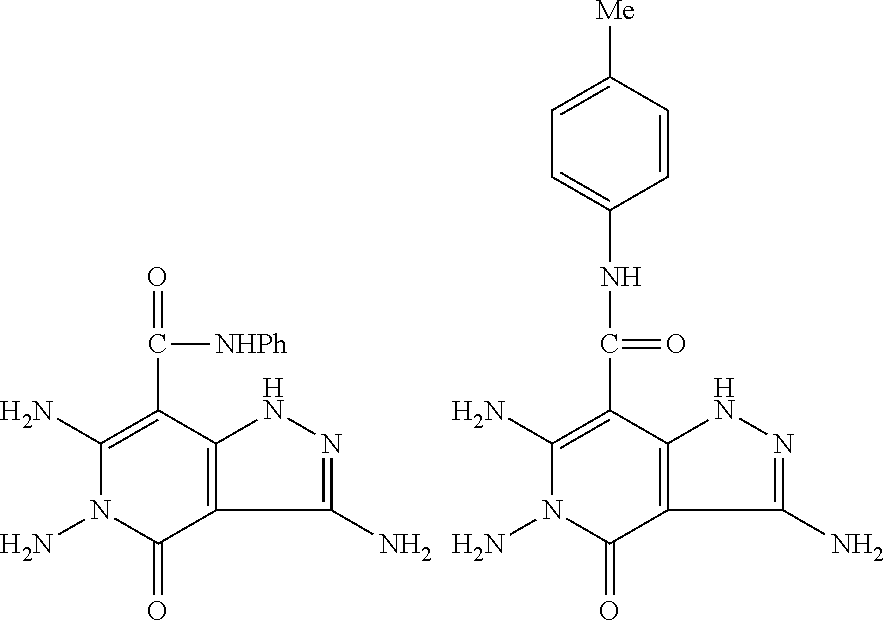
C1(N)=C(C(=O)[NHPh])C2=C(C(=O)N1N)C(N)=NN2.C1(N)=C(C(NC2=CC=C([Me])C=C2)=O)C2=C(C(=O)N1N)C(N)=NN2
